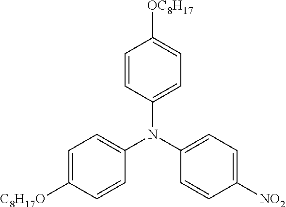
C1=CC(N(C2=CC=C([NO2])C=C2)C2=CC=C([C8H17O])C=C2)=CC=C1[OC8H17]
